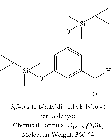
C1=C(O[Si](C(C)(C)C)(C)C)C=C(C([H])=O)C=C1O[Si](C(C)(C)C)(C)C
